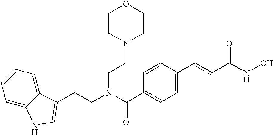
C(C1=CC=C(C=CC(NO)=O)C=C1)(N(CCC1=CNC2=CC=CC=C21)CCN1CCOCC1)=O
